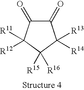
C1(=O)C(=O)C([R11])([R12])C([R15])([R16])C1([R13])[R14]
